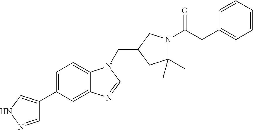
C1(CN2C3=CC=C(C4=CNN=C4)C=C3N=C2)CC(C)(C)N(C(CC2=CC=CC=C2)=O)C1
